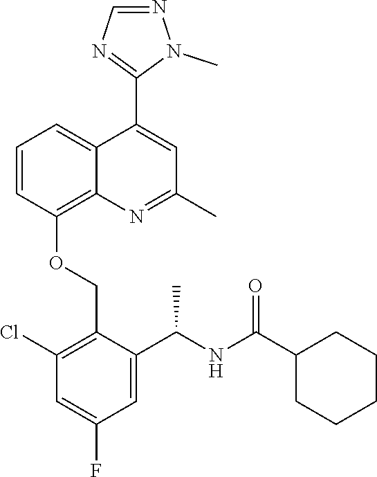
C1=CC(OCC2=C(Cl)C=C(F)C=C2C(NC(C2CCCCC2)=O)C)=C2C(=C1)C(C1=NC=NN1C)=CC(C)=N2
